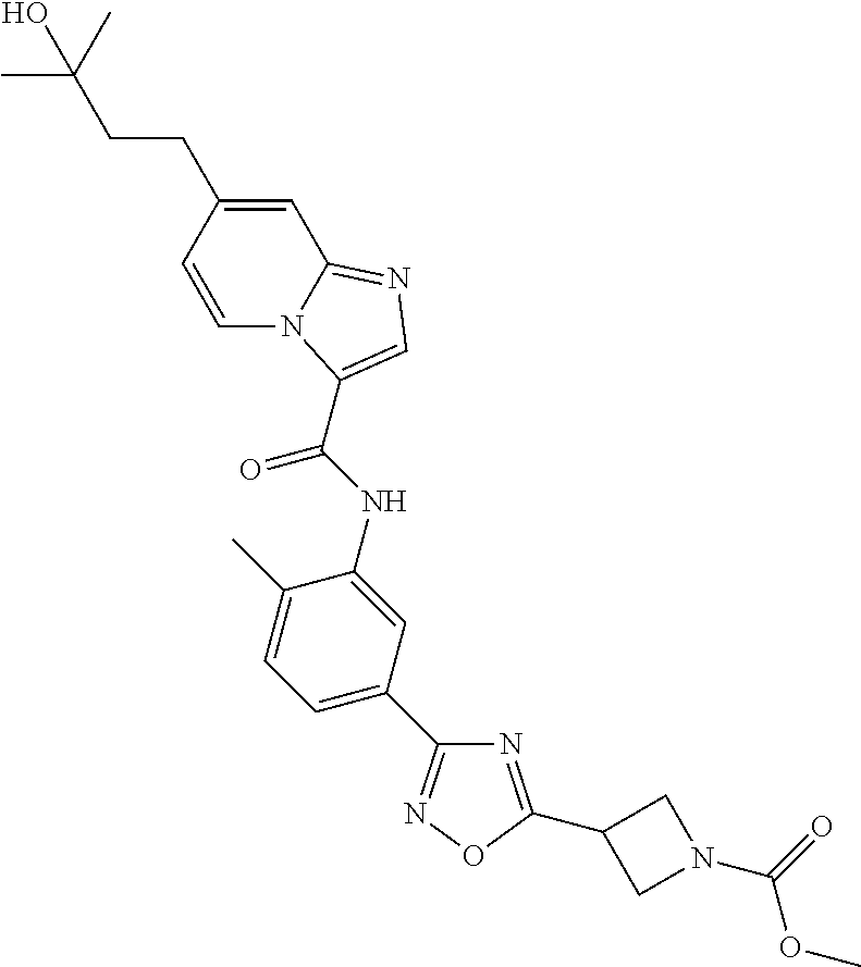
C1=C(CCC(C)(C)O)C=CN2C1=NC=C2C(NC1=CC(C2=NOC(C3CN(C(=O)OC)C3)=N2)=CC=C1C)=O
